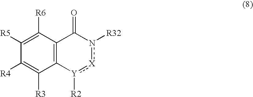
C12=C(C([R6])=C([R5])C([R4])=C1[R3])C(=O)n([R32])[X]:[Y]2[R2]
